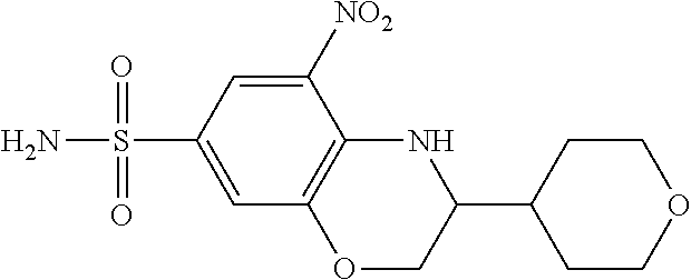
C1=C(S(N)(=O)=O)C=C([NO2])C2=C1OCC(C1CCOCC1)N2
